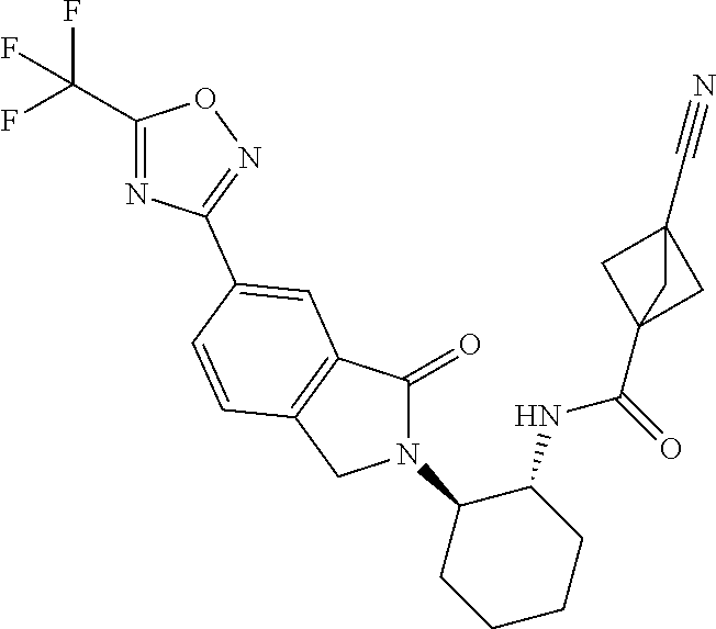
C1(=O)N(C2CCCCC2NC(=O)C23CC(C#N)(C2)C3)CC2=C1C=C(C1=NOC(C(F)(F)F)=N1)C=C2
